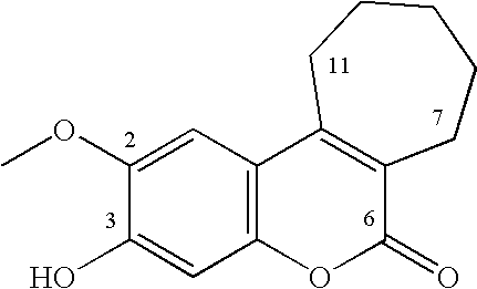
C1(O)=CC2=C(C=C1OC)C1=C(C(=O)O2)CCCCC1
